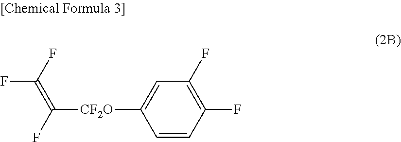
C1=C([CF2O]C(=C(F)F)F)C=CC(F)=C1F
